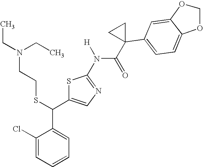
C1(Cl)=CC=CC=C1C(C1=CN=C(N(C(=O)C2(C3=CC=C4C(=C3)OCO4)CC2)[H])S1)SCCN(CC)CC
